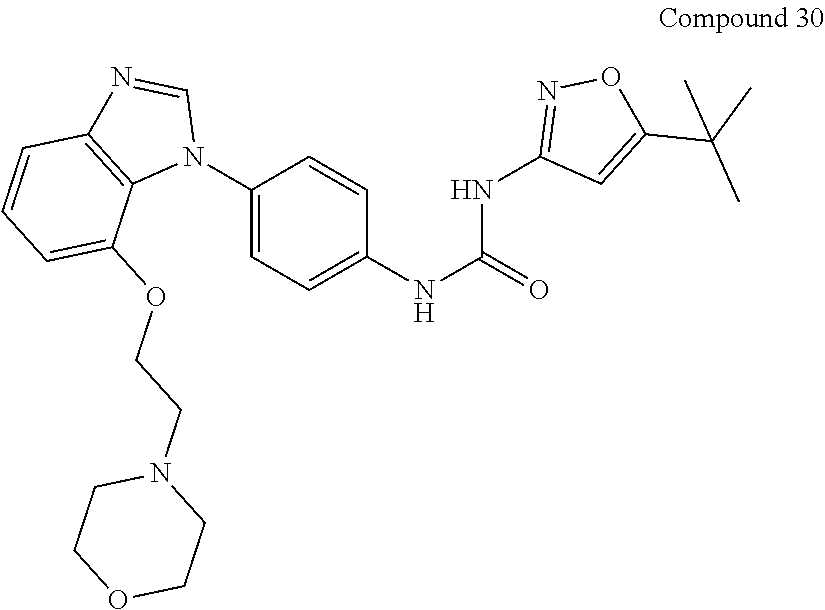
C1(N2C=NC3=C2C(OCCN2CCOCC2)=CC=C3)=CC=C(NC(=O)NC2=NOC(C(C)(C)C)=C2)C=C1
